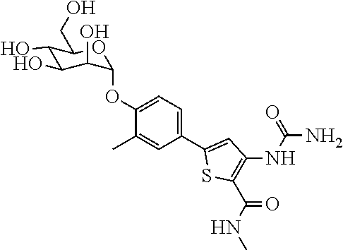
C1(O)C(O)C(O)C(OC2=CC=C(C3=CC(NC(N)=O)=C(C(NC)=O)S3)C=C2C)OC1CO
